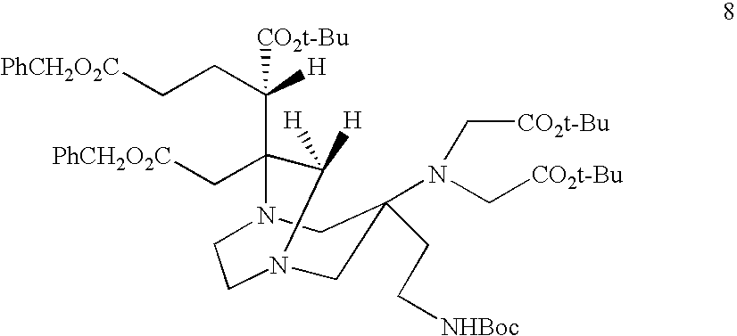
C1CN2CC(N(C[CO2t-Bu])C[CO2t-Bu])(CC[NHBoc])CN1C(C[PhCH2O2C])(C(CC[PhCH2O2C])([H])[CO2t-Bu])C2([H])[H]
